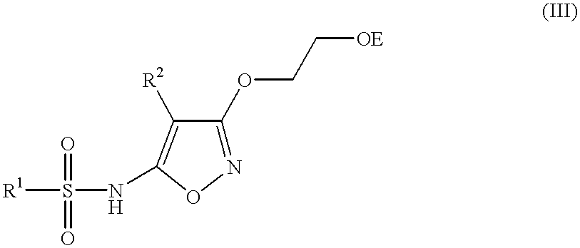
N1=C(OCC[OE])C([R2])=C(NS([R1])(=O)=O)O1
